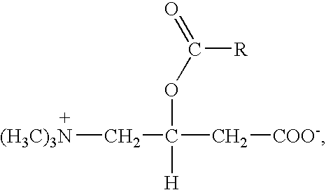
[(H3C)3N]CC([H])(OC(=O)[R])C[COO-]
